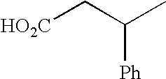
[HO2C]CC(C)[Ph]
